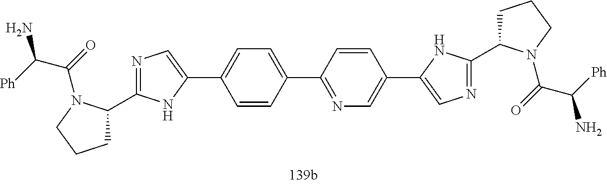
C(C([Ph])N)(=O)N1C(C2=NC=C(C3=CC=C(C4=NC=C(C5=CN=C(C6CCCN6C(C([Ph])N)=O)N5)C=C4)C=C3)N2)CCC1
